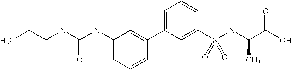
CCCNC(NC1=CC=CC(C2=CC=CC(S(=O)(=O)NC(C)C(=O)O)=C2)=C1)=O
